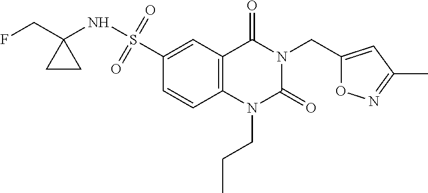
CCCN1C(=O)N(CC2=CC(C)=NO2)C(=O)C2=C1C=CC(S(NC1(CF)CC1)(=O)=O)=C2
